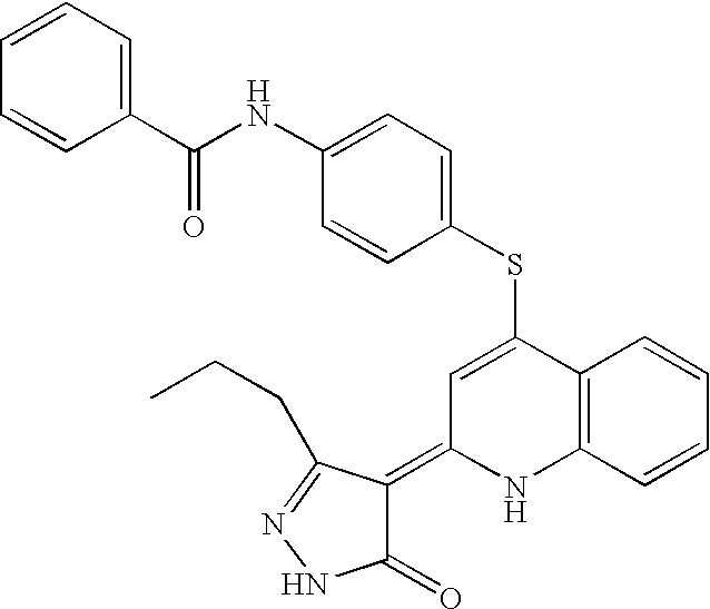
S(C1=CC(=C2C(=O)NN=C2CCC)NC2=C1C=CC=C2)C1=CC=C(NC(C2=CC=CC=C2)=O)C=C1
